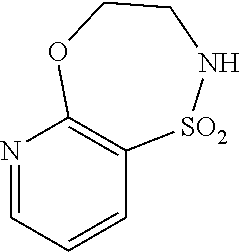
N1=CC=CC2=C1OCCN[SO2]2
